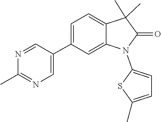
N1=CC(C2=CC=C3C(C)(C)C(=O)N(C4=CC=C(C)S4)C3=C2)=CN=C1C
